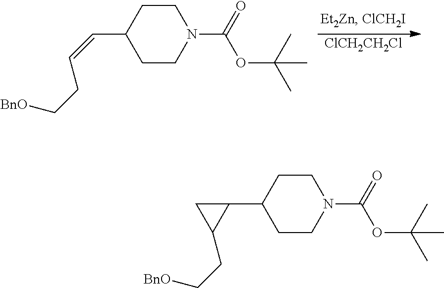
C1CC(C=CCC[BnO])CCN1C(OC(C)(C)C)=O.[ClCH2CH2Cl].C1CC(C2CC2CC[BnO])CCN1C(OC(C)(C)C)=O
